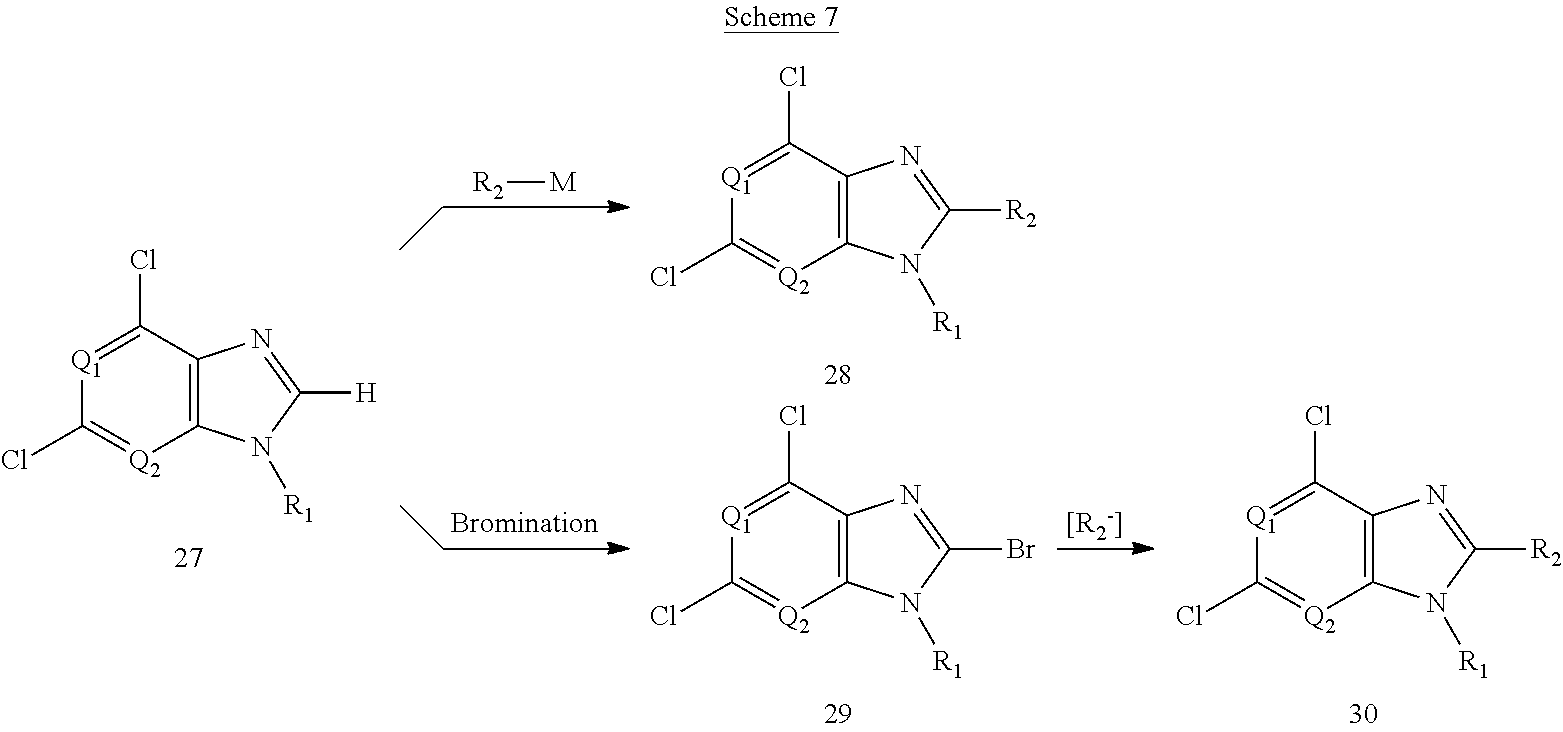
C12=C(C(Cl)=[Q1]C(Cl)=[Q2]1)N=C([H])N2[R1].[R2][M].C12=C(C(Cl)=[Q1]C(Cl)=[Q2]1)N=C([R2])N2[R1].C12=C(C(Cl)=[Q1]C(Cl)=[Q2]1)N=C(Br)N2[R1].C12=C(C(Cl)=[Q1]C(Cl)=[Q2]1)N=C([R2])N2[R1]
